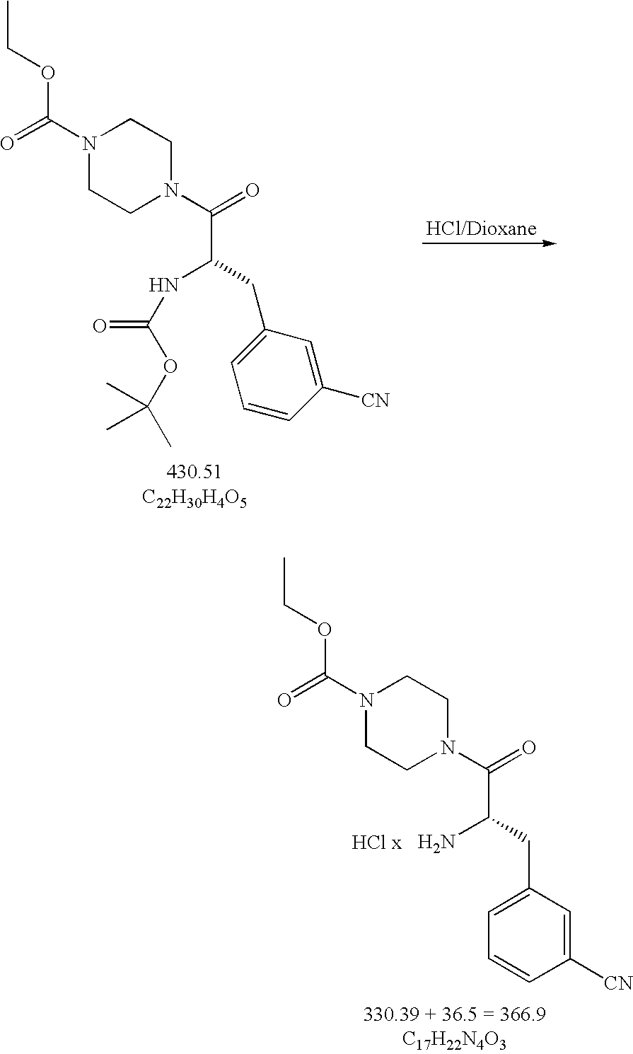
C(C(C(N1CCN(C(=O)OCC)CC1)=O)N)C1=CC=CC([CN])=C1.C1([CN])=CC(CC(C(N2CCN(C(=O)OCC)CC2)=O)NC(=O)OC(C)(C)C)=CC=C1
